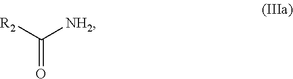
[R2]C([NH2])=O
